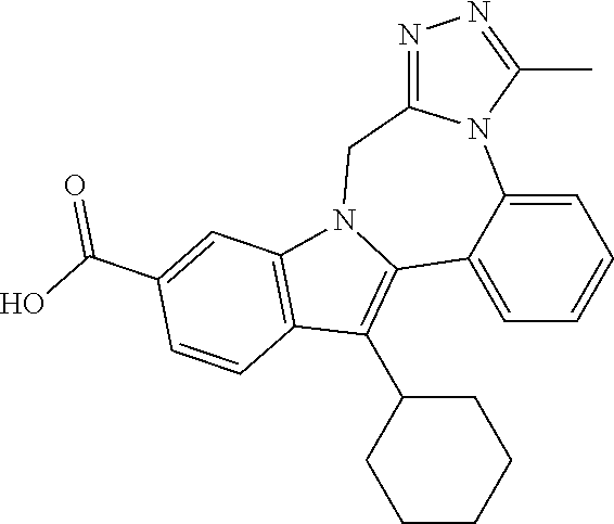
C1=C2C(=CC=C1)C1=C(C3CCCCC3)C3=C(N1CC1=NN=C(C)N21)C=C(C(O)=O)C=C3
